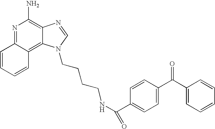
N1=C2C(=C3C(=C1N)N=CN3CCCCNC(=O)C1=CC=C(C(C3=CC=CC=C3)=O)C=C1)C=CC=C2
